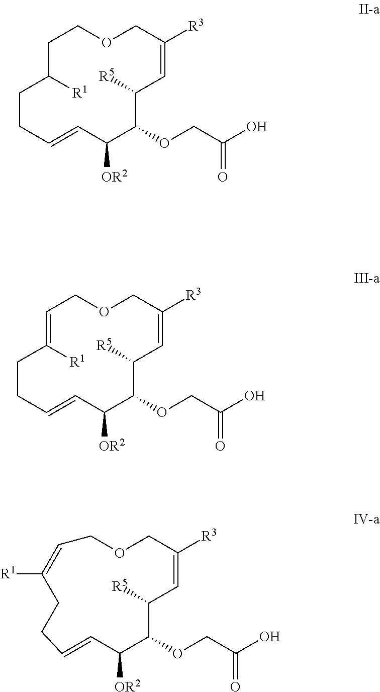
C1C([R1])CCC=CC([OR2])C(OCC(O)=O)C([R5])C=C([R3])COC1.C1=C([R1])CCC=CC([OR2])C(OCC(O)=O)C([R5])C=C([R3])COC1.O1CC=C([R1])CCC=CC([OR2])C(OCC(=O)O)C([R5])C=C([R3])C1
